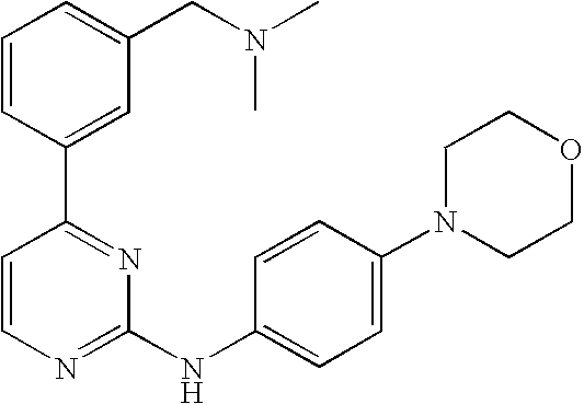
C1=CC(C2=NC(NC3=CC=C(N4CCOCC4)C=C3)=NC=C2)=CC(CN(C)C)=C1
